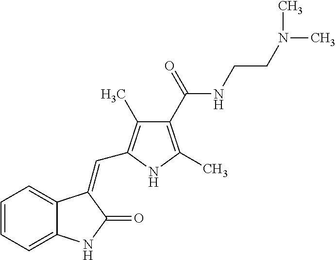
C1=CC=C2C(=C1)C(=CC1=C(C)C(C(=O)NCCN(C)C)=C(C)N1)C(=O)N2
